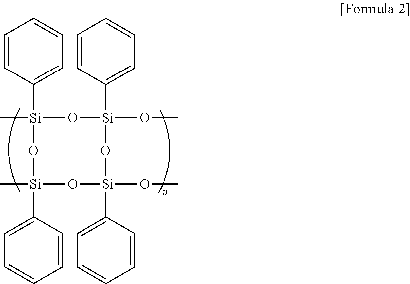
C1=CC([Si]2(C)O[Si](OC)(C3=CC=CC=C3)O[Si](OC)(C3=CC=CC=C3)O[Si](C)(C3=CC=CC=C3)O2)=CC=C1
